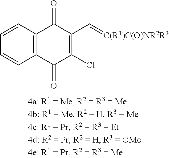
C12=C(C=CC=C1)C(=O)C(C=[C(R1)C(O)NR2R3])=C(Cl)C2=O
